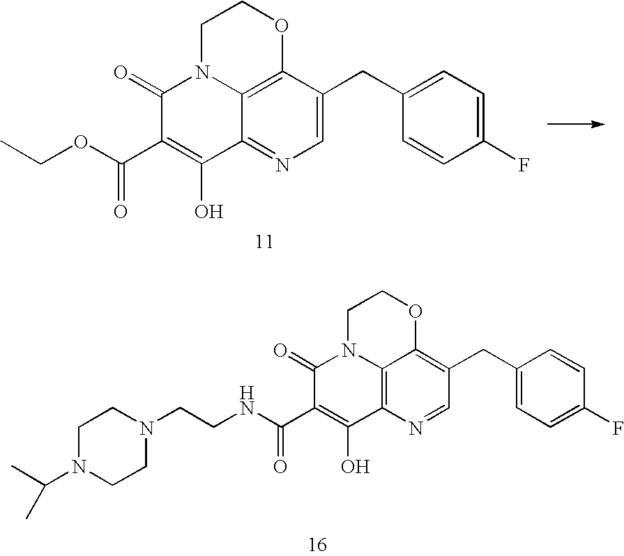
CCOC(C1=C(O)C2=NC=C(CC3=CC=C(F)C=C3)C3=C2N(C1=O)CCO3)=O.C(CNC(C1=C(O)C2=C3N(C1=O)CCOC3=C(CC1=CC=C(F)C=C1)C=N2)=O)N1CCN(C(C)C)CC1
